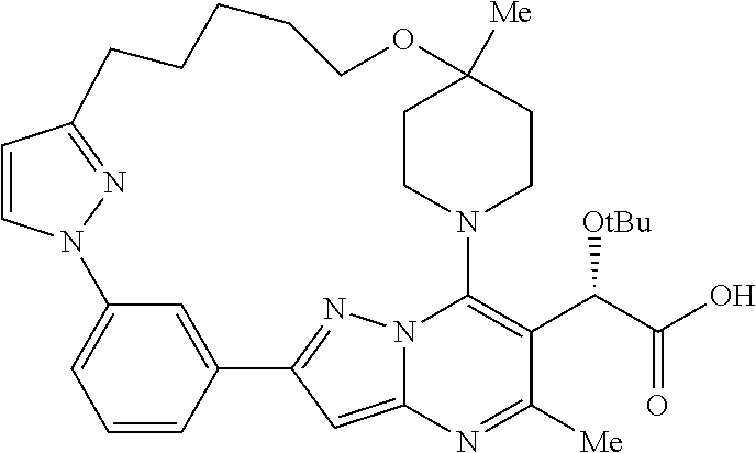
C1=CC2=CC(=C1)N1C=CC(=N1)CCCCCOC1([Me])CCN(C3=C(C(C(O)=O)[OtBu])C([Me])=NC4=CC2=NN43)CC1
